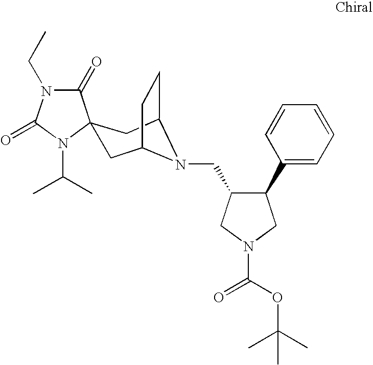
C1(=O)N(CC)C(=O)N(C(C)C)C12CC1CCC(C2)N1CC1C(C2=CC=CC=C2)CN(C(OC(C)(C)C)=O)C1
